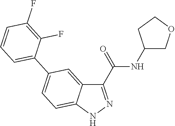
C1(C(NC2COCC2)=O)=NNC2=CC=C(C3=CC=CC(F)=C3F)C=C12
